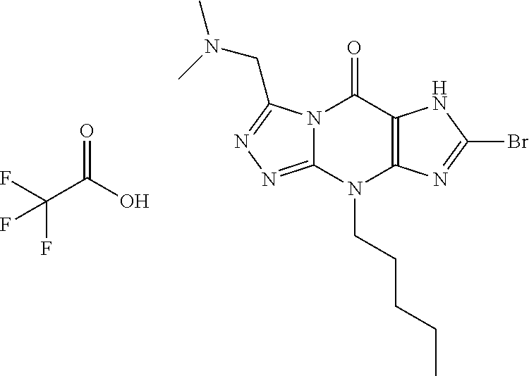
FC(C(O)=O)(F)F.N12C(=NN=C1CN(C)C)N(CCCCC)C1=C(C2=O)NC(Br)=N1
